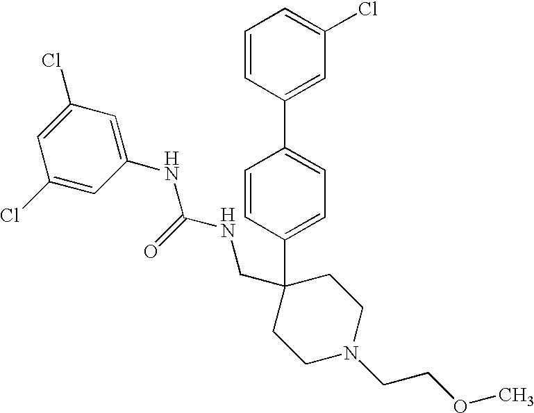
C1=C(C2(CNC(NC3=CC(Cl)=CC(Cl)=C3)=O)CCN(CCOC)CC2)C=CC(C2=CC(Cl)=CC=C2)=C1
